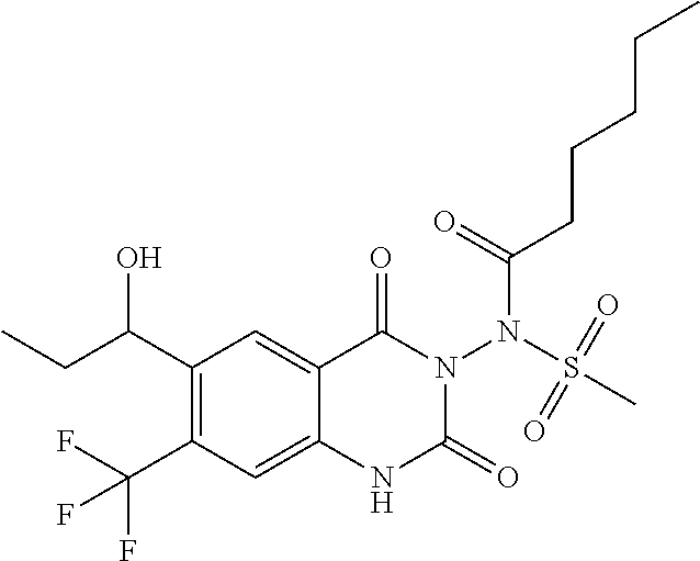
C1(C(O)CC)=C(C(F)(F)F)C=C2C(=C1)C(=O)N(N(S(C)(=O)=O)C(CCCCC)=O)C(=O)N2
